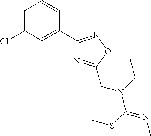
C1=C(Cl)C=C(C2=NOC(CN(C(SC)=NC)CC)=N2)C=C1
